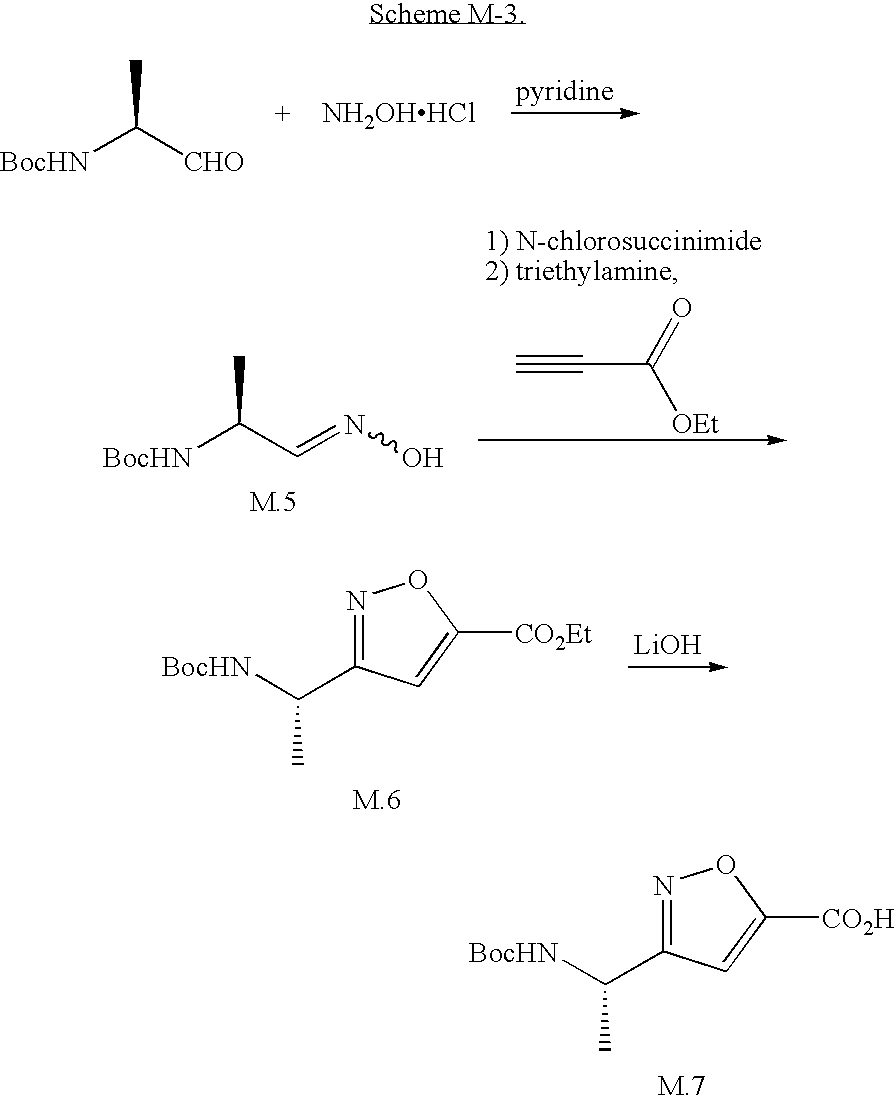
[BocHN]C([CHO])C.[NH2OHHCl].C#CC([OEt])=O.[BocHN]C(C=NO)C.[LiOH].N1=C(C([BocHN])C)C=C([CO2Et])O1.N1=C(C([BocHN])C)C=C([CO2H])O1
